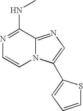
C1(NC)=NC=CN2C1=NC=C2C1=CC=CS1
